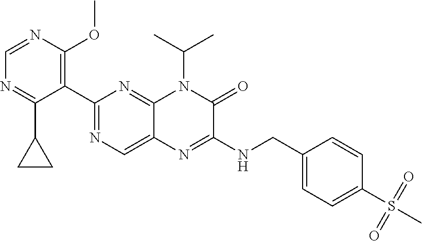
C1=NC(OC)=C(C2=NC=C3C(=N2)N(C(C)C)C(=O)C(NCC2=CC=C(S(C)(=O)=O)C=C2)=N3)C(C2CC2)=N1
